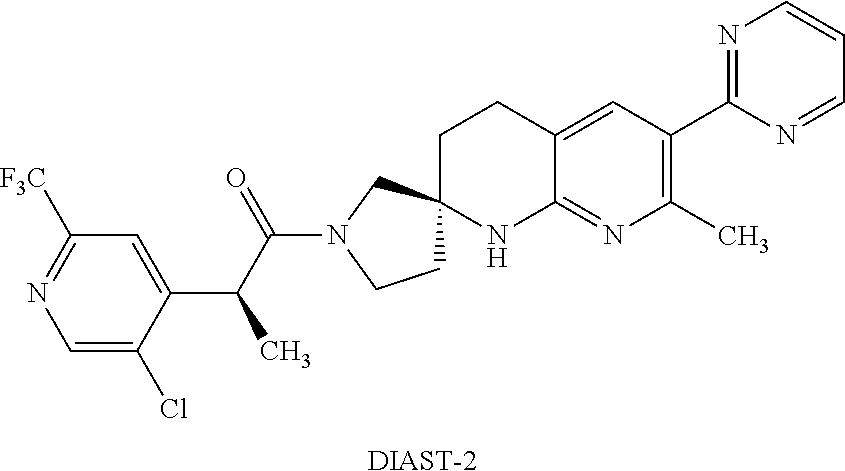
C1=C(Cl)C(C(C(N2CCC3(C2)CCC2=CC(C4=NC=CC=N4)=C(C)N=C2N3)=O)C)=CC([F3C])=N1.[DIAST-2]
